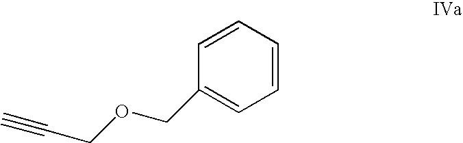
C#CCOCC1=CC=CC=C1
